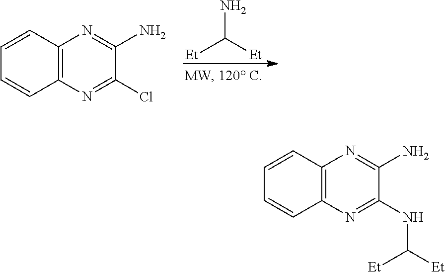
[Et]C([Et])N.C12=C(N=C(Cl)C(N)=N1)C=CC=C2.C12=C(N=C(NC([Et])[Et])C(N)=N1)C=CC=C2
